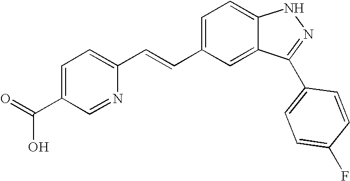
O=C(C1=CC=C(C=CC2=CC=C3C(=C2)C(C2=CC=C(F)C=C2)=NN3)N=C1)O
